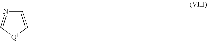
N1=C[Q1]C=C1
